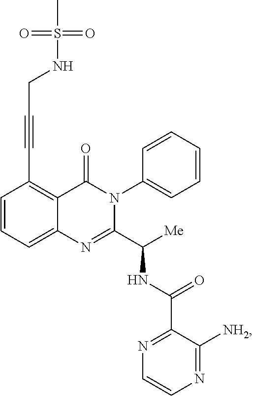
C1=CC=C2C(=C1C#CCNS(C)(=O)=O)C(=O)N(C1=CC=CC=C1)C(C([Me])NC(=O)C1=NC=CN=C1[NH2])=N2
